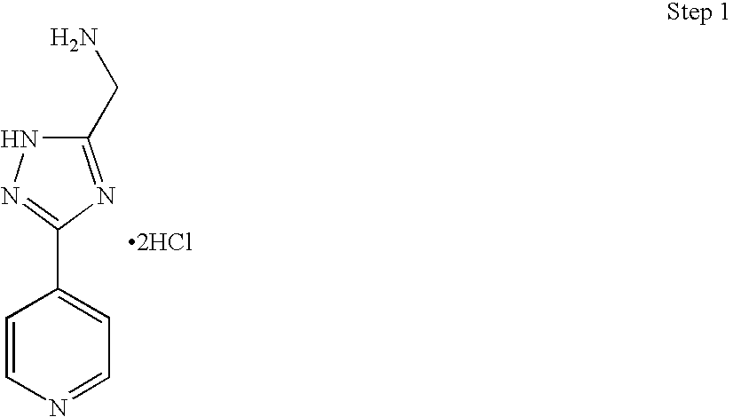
C1=CN=CC=C1C1=NNC(CN)=N1.[2HCl]
